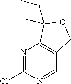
N1=C(Cl)N=CC2=C1C(CC)(C)OC2
